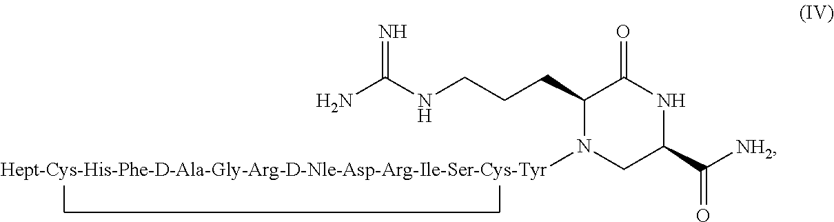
NC(NCCCC1C(=O)NC(C([NH2])=O)CN1[Hept-Cys-His-Phe-D-Ala-Gly-Arg-D-Nle-Asp-Arg-Ile-Ser-Cys-Tyr])=N
